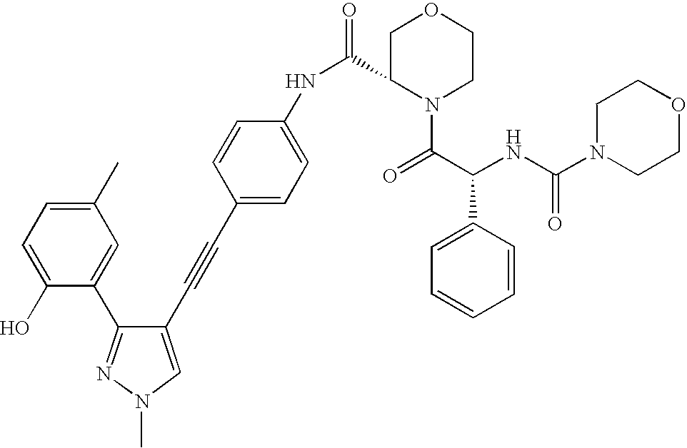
C1(O)=CC=C(C)C=C1C1=NN(C)C=C1C#CC1=CC=C(NC(C2N(C(C(NC(=O)N3CCOCC3)C3=CC=CC=C3)=O)CCOC2)=O)C=C1
